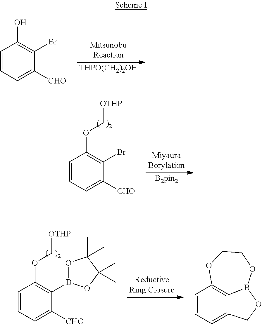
[THPO(CH2)2OH].C1=CC=C([CHO])C(Br)=C1O.[B2pin2].C1=CC=C([CHO])C(Br)=C1OC[OTHP].C1=CC=C([CHO])C(B2OC(C)(C)C(C)(C)O2)=C1OC[OTHP].C1=CC=C2C3=C1OCCOB3OC2
